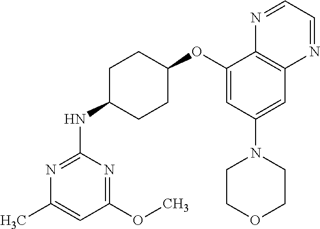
C1(OC)=NC(NC2CCC(OC3=CC(N4CCOCC4)=CC4=C3N=CC=N4)CC2)=NC(C)=C1
